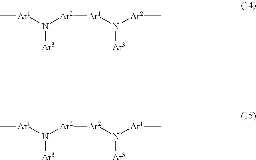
[Ar1](N([Ar2][Ar1]N([Ar2]C)[Ar3])[Ar3])C.[Ar1](N([Ar2][Ar2]N([Ar1]C)[Ar3])[Ar3])C
